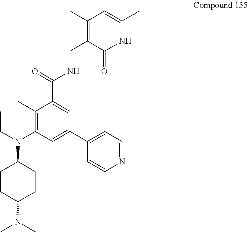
C1(C)=CC(C)=C(CNC(C2=CC(C3=CC=NC=C3)=CC(N(CC)C3CCC(N(C)C)CC3)=C2C)=O)C(=O)N1
